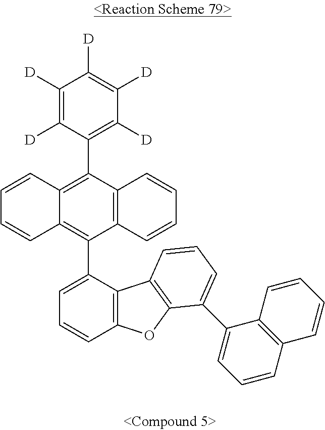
C1=CC2=C(C3=C([D])C([D])=C([D])C([D])=C3[D])C3=C(C(C4=CC=CC5=C4C4=C(O5)C(C5=CC=CC6=C5C=CC=C6)=CC=C4)=C2C=C1)C=CC=C3
